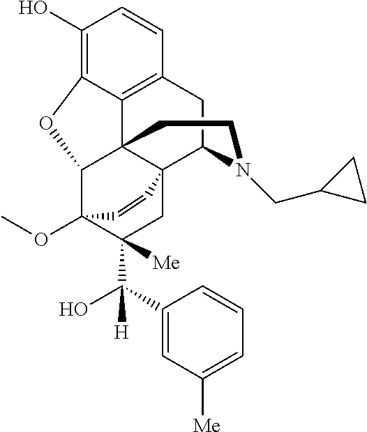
C1(O)=C2C3=C(C=C1)CC1C45C3(C(C(OC)(C(C(O)(C3=CC([Me])=CC=C3)[H])([Me])C4)C=C5)O2)CCN1CC1CC1
